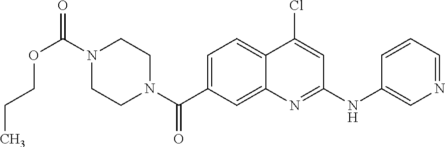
N1(C(OCCC)=O)CCN(C(=O)C2=CC=C3C(=C2)N=C(NC2=CN=CC=C2)C=C3Cl)CC1
